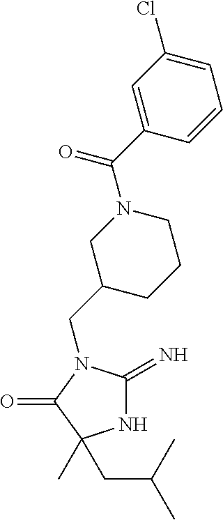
C(N1C(=N)NC(C)(CC(C)C)C1=O)C1CCCN(C(C2=CC(Cl)=CC=C2)=O)C1
